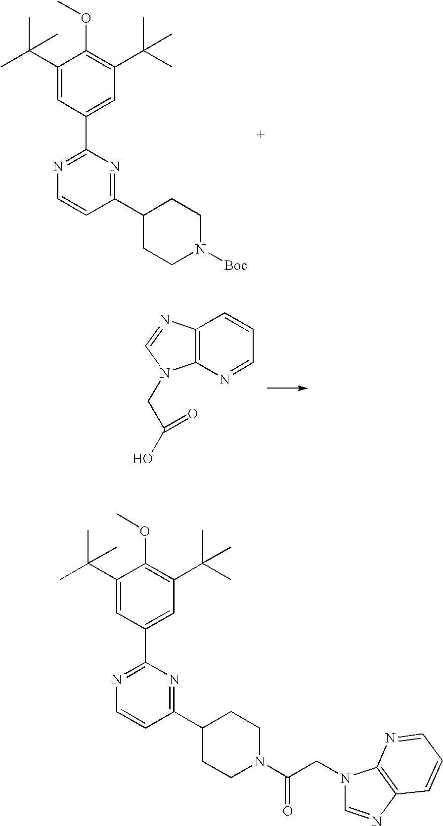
C1(C(C)(C)C)=CC(C2=NC=CC(C3CCN([Boc])CC3)=N2)=CC(C(C)(C)C)=C1OC.C12=C(N=CC=C1)N(CC(O)=O)C=N2.C1(C(C)(C)C)=CC(C2=NC=CC(C3CCN(C(CN4C=NC5=C4N=CC=C5)=O)CC3)=N2)=CC(C(C)(C)C)=C1OC
